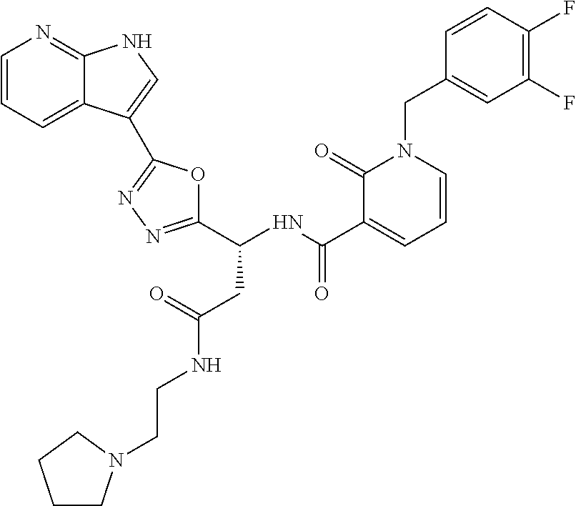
C1=CC=C2C(=N1)NC=C2C1=NN=C(C(NC(C2=CC=CN(CC3=CC(F)=C(F)C=C3)C2=O)=O)CC(NCCN2CCCC2)=O)O1
